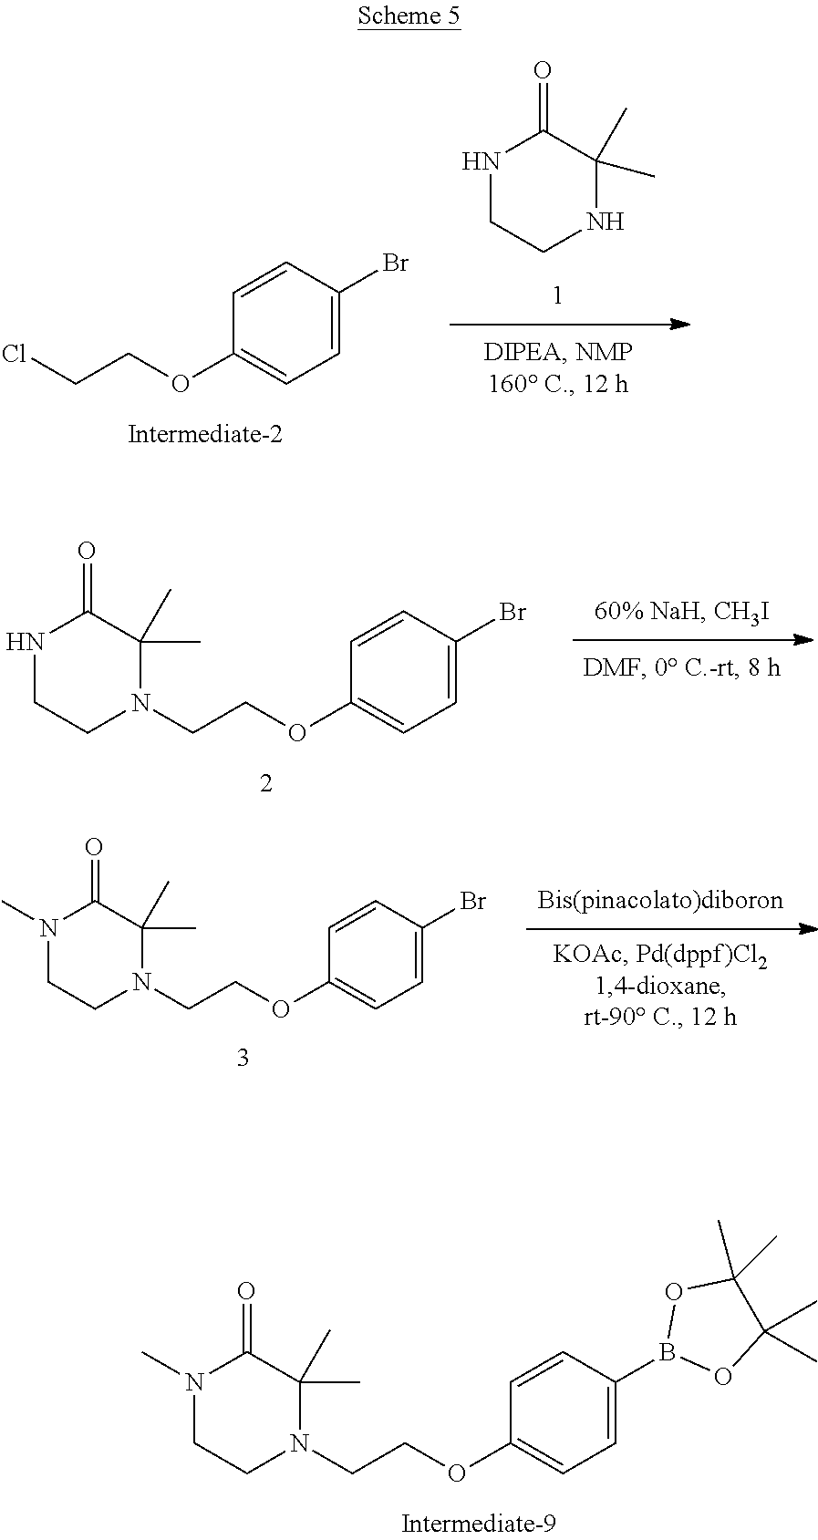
C1(OCCN2C(C)(C)C(=O)N(C)CC2)=CC=C(B2OC(C)(C)C(C)(C)O2)C=C1.C1(OCCN2C(C)(C)C(=O)N(C)CC2)=CC=C(Br)C=C1.C1(OCCN2C(C)(C)C(=O)NCC2)=CC=C(Br)C=C1.N1C(C)(C)C(=O)NCC1.C1(OCCCl)=CC=C(Br)C=C1
